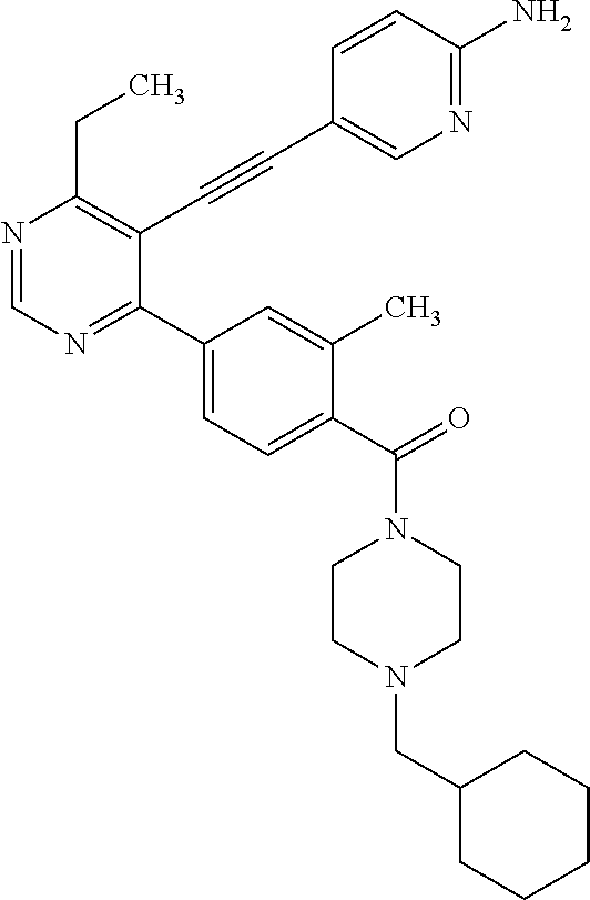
N1=CN=C(C2=CC=C(C(=O)N3CCN(CC4CCCCC4)CC3)C(C)=C2)C(C#CC2=CN=C(N)C=C2)=C1CC
